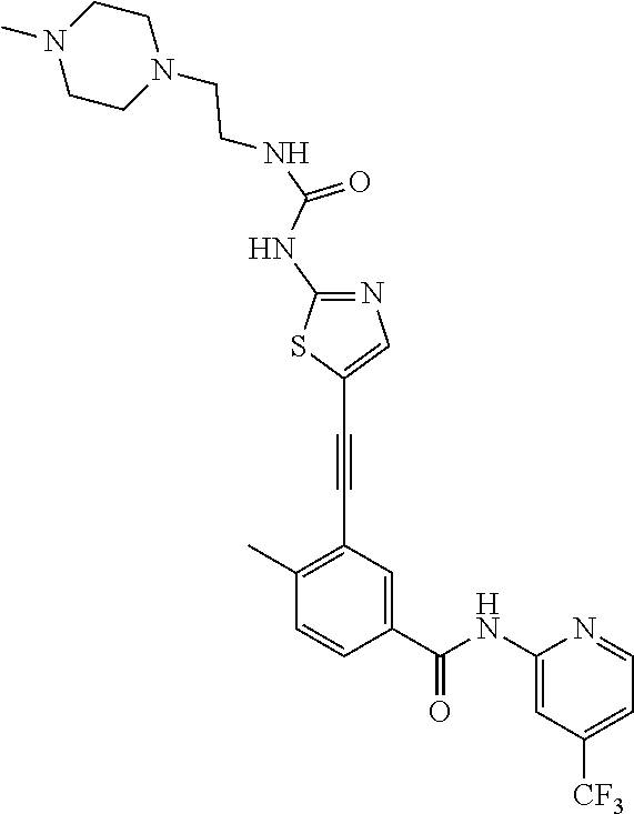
C1(C)=C(C#CC2=CN=C(NC(NCCN3CCN(C)CC3)=O)S2)C=C(C(NC2=CC([CF3])=CC=N2)=O)C=C1
